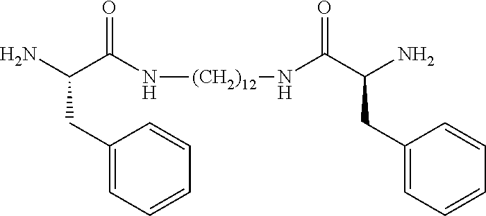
C1(CC(N)C(N[(CH2)12]NC(C(N)CC2=CC=CC=C2)=O)=O)=CC=CC=C1
